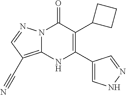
N12C(=C(C#N)C=N1)NC(C1=CNN=C1)=C(C1CCC1)C2=O
